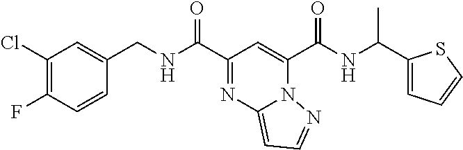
C1(Cl)=C(F)C=CC(CNC(C2=NC3=CC=NN3C(C(NC(C3=CC=CS3)C)=O)=C2)=O)=C1
